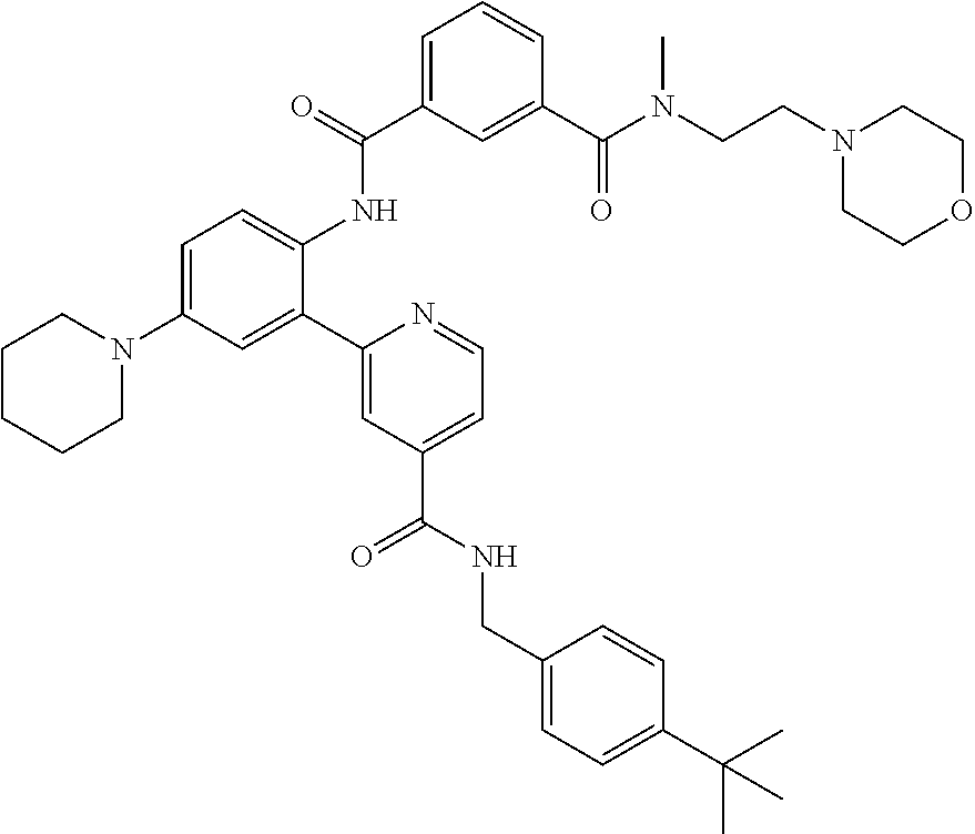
C1CCCN(C2=CC=C(NC(C3=CC=CC(C(N(CCN4CCOCC4)C)=O)=C3)=O)C(C3=CC(C(NCC4=CC=C(C(C)(C)C)C=C4)=O)=CC=N3)=C2)C1
